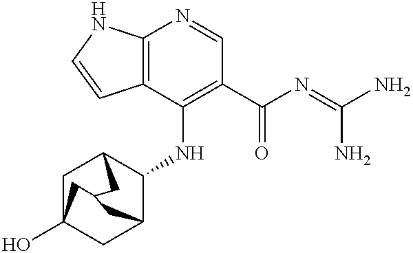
C12=C(C(NC3C4CC5(O)CC3CC(C5)C4)=C(C(N=C(N)N)=O)C=N1)C=CN2
